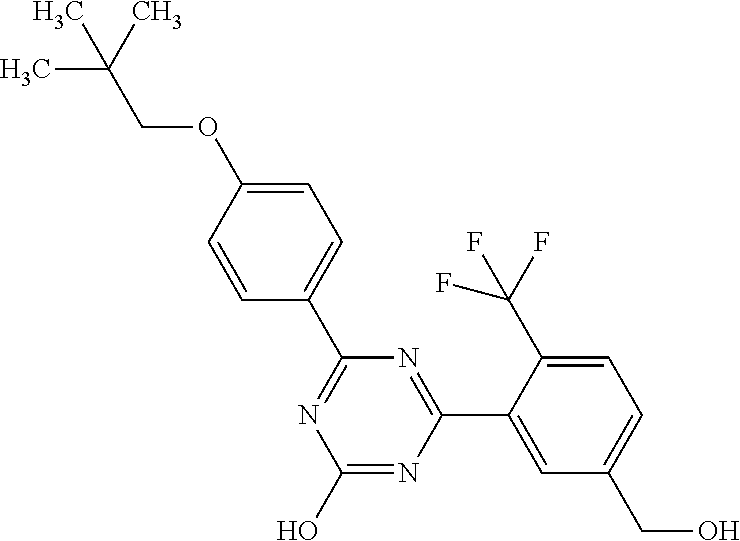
N1=C(C2=CC=C(OCC(C)(C)C)C=C2)N=C(C2=CC(CO)=CC=C2C(F)(F)F)N=C1O
